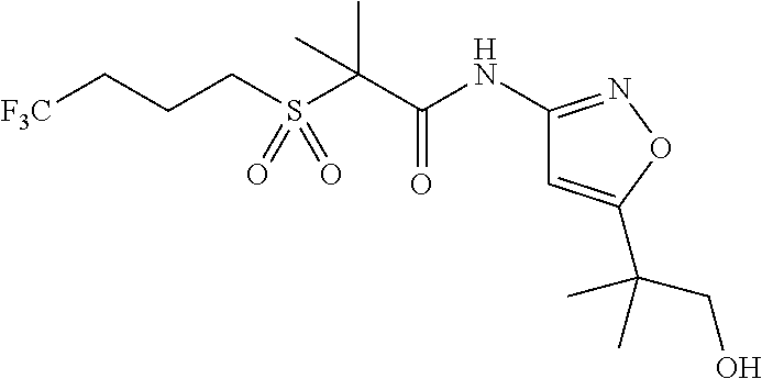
C(CCS(C(C(NC1=NOC(C(CO)(C)C)=C1)=O)(C)C)(=O)=O)[F3C]
